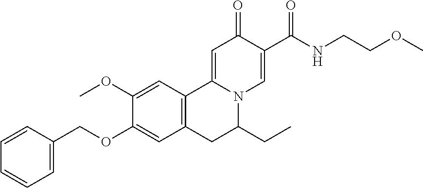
C1(OC)=CC2=C(C=C1OCC1=CC=CC=C1)CC(CC)N1C2=CC(=O)C(C(NCCOC)=O)=C1
